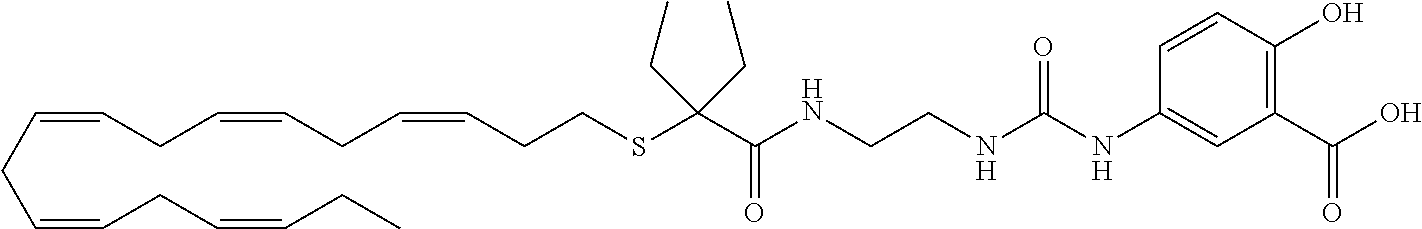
C1(C(O)=O)=C(O)C=CC(NC(NCCNC(C(SCCC=CCC=CCC=CCC=CCC=CCC)(CC)CC)=O)=O)=C1
